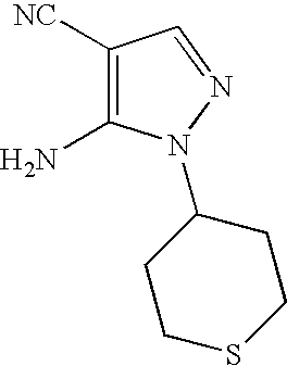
C1([NC])=C(N)N(C2CCSCC2)N=C1
